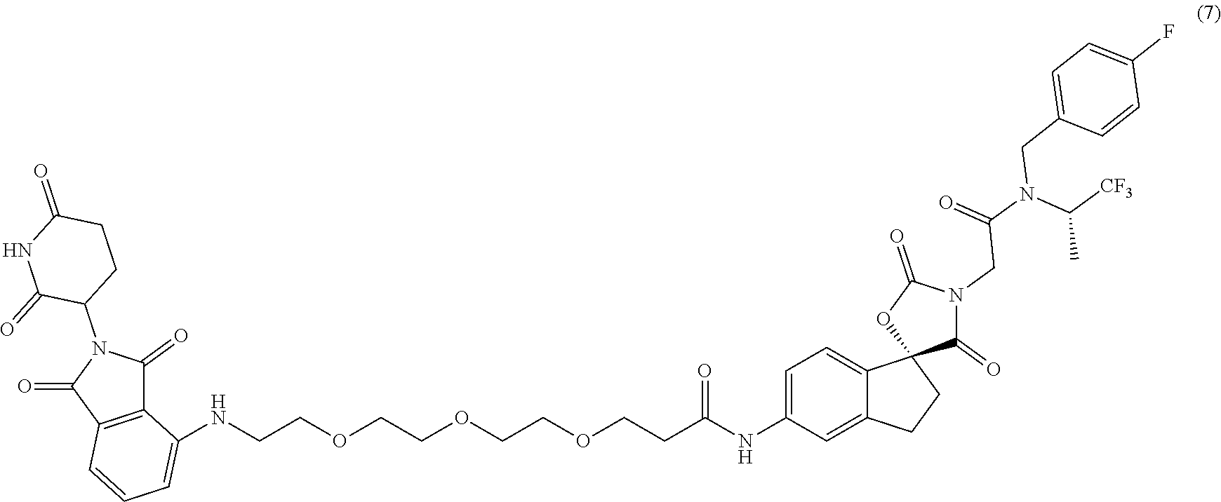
N(CCOCCOCCOCCC(NC1=CC=C2C(=C1)CCC21C(=O)N(CC(N(C([CF3])C)CC2=CC=C(F)C=C2)=O)C(=O)O1)=O)C1=CC=CC2=C1C(=O)N(C1CCC(=O)NC1=O)C2=O
